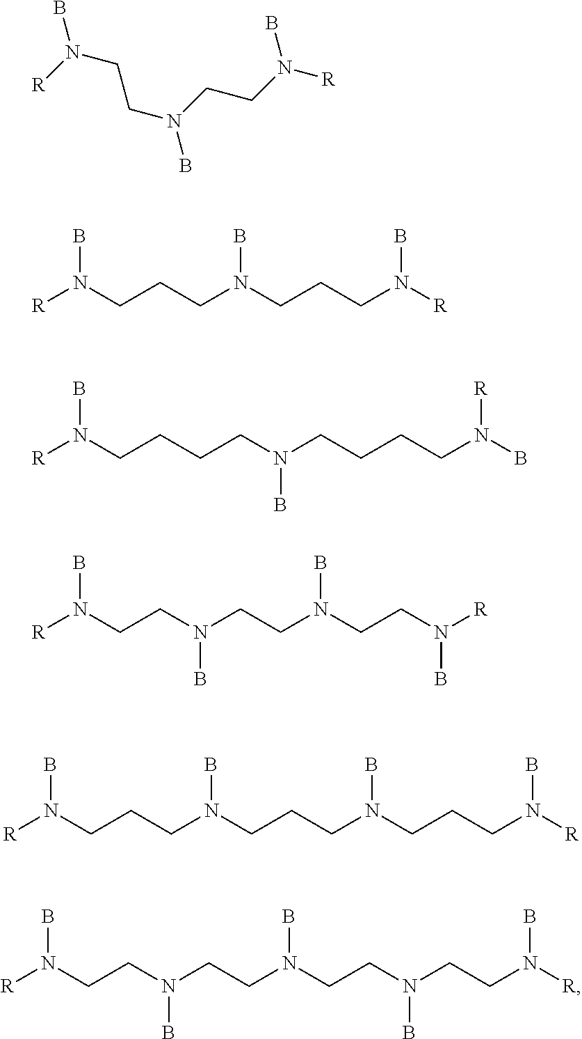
[R]N(CCN(B)CCN([R])B)B.[R]N(CCCN(CCCN([R])B)B)B.[R]N(CCCCN(CCCCN([R])B)B)B.[R]N(CCN(CCN(CCN(B)[R])B)B)B.[R]N(CCCN(B)CCCN(CCCN([R])B)B)B.[R]N(CCN(CCN(CCN(B)CCN(B)[R])B)B)B
